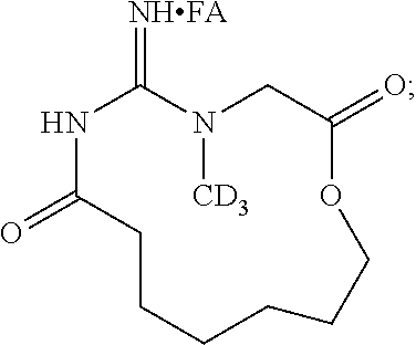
N1C(=O)CCCCCCOC(=O)CN([CD3])C1=[NHFA]
